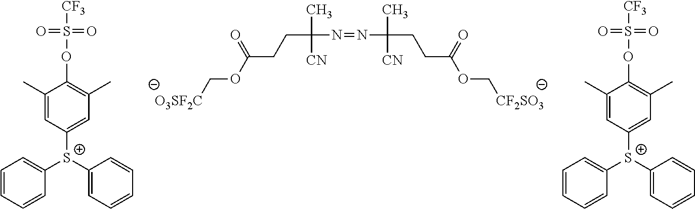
C(C(N=NC(CCC(OC[CF2SO3])=O)(C)[CN])(C)[CN])CC(OC[O3SF2C])=O.C1=CC=CC([S+](C2=CC=CC=C2)C2=CC(C)=C(OS([CF3])(=O)=O)C(C)=C2)=C1.C1=CC=CC([S+](C2=CC=CC=C2)C2=CC(C)=C(OS([CF3])(=O)=O)C(C)=C2)=C1
